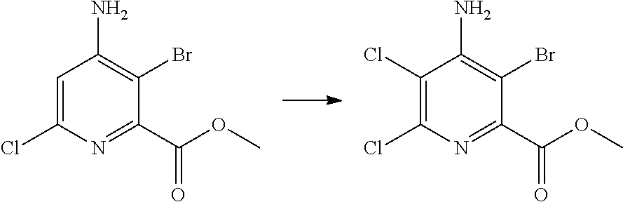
C1=C(Cl)N=C(C(OC)=O)C(Br)=C1N.C1(Cl)=C(Cl)N=C(C(OC)=O)C(Br)=C1N
